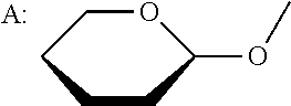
C1OC(OC)CCC1.[A:]
